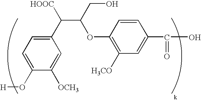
C1(O[H])=CC=C(C([HOOC])C(OC2=C([H3CO])C=C(C(=O)O)C=C2)CO)C=C1[OCH3]
